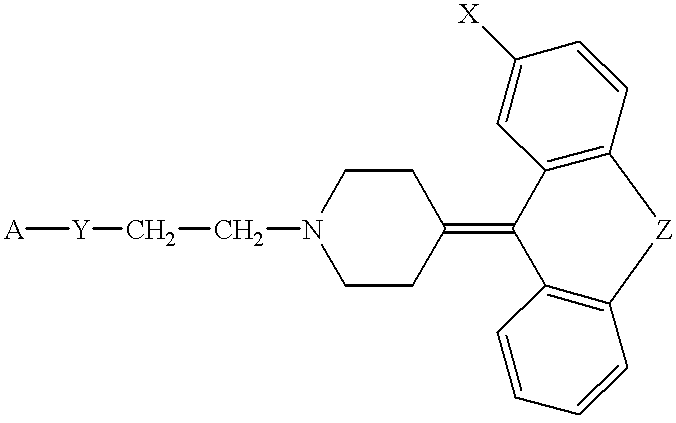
C1CN(CC[Y][A])CCC1=C1C2=C(C=CC([X])=C2)[Z]C2=C1C=CC=C2
